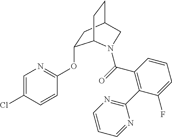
C1=C(Cl)C=CC(OC2CC3CCC2N(C(C2=C(C4=NC=CC=N4)C(F)=CC=C2)=O)C3)=N1
